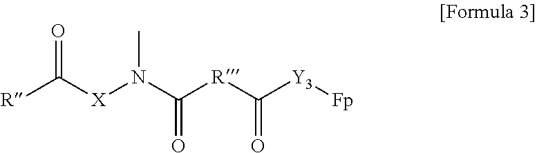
[R]C([X]N(C([R]C([Y3][Fp])=O)=O)C)=O
